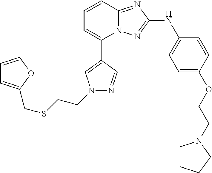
C1=CC2=NC(NC3=CC=C(OCCN4CCCC4)C=C3)=NN2C(C2=CN(CCSCC3=CC=CO3)N=C2)=C1
